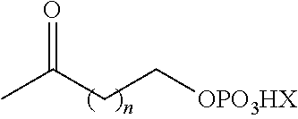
CC(CC[OPO3HX])=O
